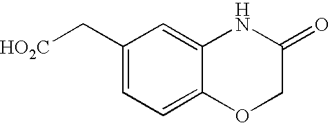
C1(C[HO2C])=CC=C2C(=C1)NC(=O)CO2
